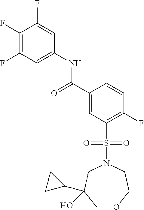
C1(F)=C(F)C=C(NC(C2=CC(S(=O)(=O)N3CC(O)(C4CC4)COCC3)=C(F)C=C2)=O)C=C1F
